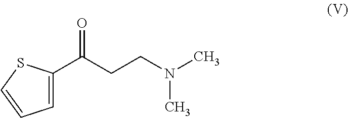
C1(C(CCN(C)C)=O)=CC=CS1
